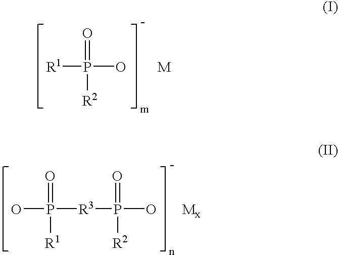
[R1]P(=O)([R2])O.[M].OP([R1])(=O)[R3]P(=O)([R2])O.[Mx]
